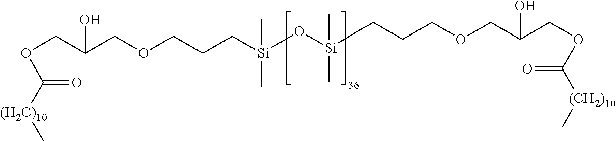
O(CC(COCCC[Si](C)(C)O[Si](C)(C)CCCOCC(COC(=O)[(CH2)10]C)O)O)C(=O)[(H2C)10]C
